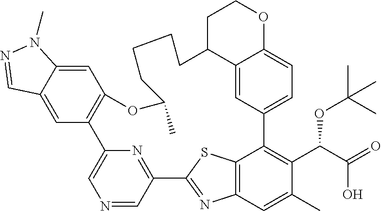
C12=CC3=CC=C1OCCC2CCCCC(C)OC1=C(C2=CN=CC(=N2)C2=NC4=C(C3=C(C(C(O)=O)OC(C)(C)C)C(C)=C4)S2)C=C2C(=C1)N(C)N=C2
